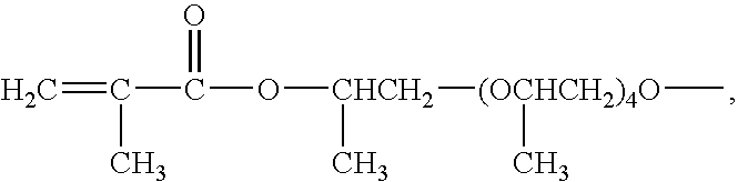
C=C(C)C(O[CHCH2]([(OCHCH2)4O](C)C)C)=O
